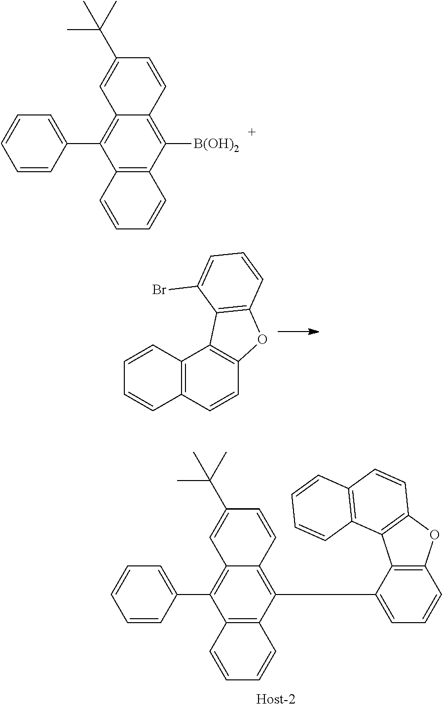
C12=C(C=CC3=C1C1=C(O3)C=CC=C1Br)C=CC=C2.C12=C(C3=CC=CC=C3)C3=C(C(C4=CC=CC5=C4C4=C(O5)C=CC5=C4C=CC=C5)=C1C=CC(C(C)(C)C)=C2)C=CC=C3.C12=C(C3=CC=CC=C3)C3=C(C([B(OH)2])=C1C=CC(C(C)(C)C)=C2)C=CC=C3
